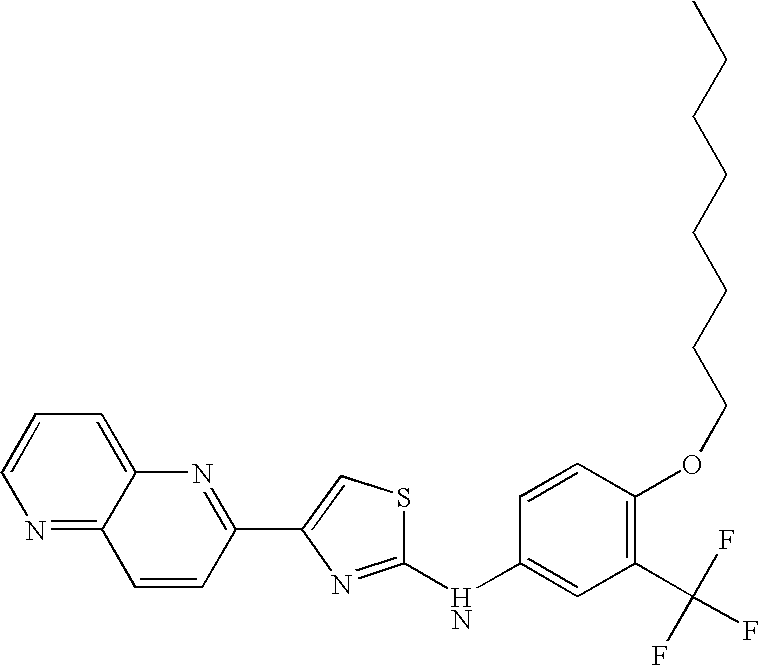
C1(NC2=CC(C(F)(F)F)=C(OCCCCCCCC)C=C2)=NC(C2=NC3=CC=CN=C3C=C2)=CS1
